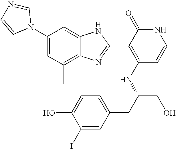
C1(C)=C2C(=CC(N3C=NC=C3)=C1)NC(C1=C(NC(CO)CC3=CC=C(O)C(I)=C3)C=CNC1=O)=N2
